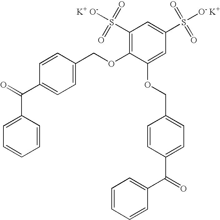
C1=C(C(=O)C2=CC=C(COC3=C(S([K+ O-])(=O)=O)C=C(S([O- K+])(=O)=O)C=C3OCC3=CC=C(C(=O)C4=CC=CC=C4)C=C3)C=C2)C=CC=C1
